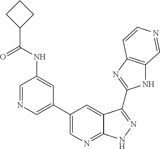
C1=NC=C(C2=CN=C3C(=C2)C(C2=NC4=C(N2)C=NC=C4)=NN3)C=C1NC(=O)C1CCC1
